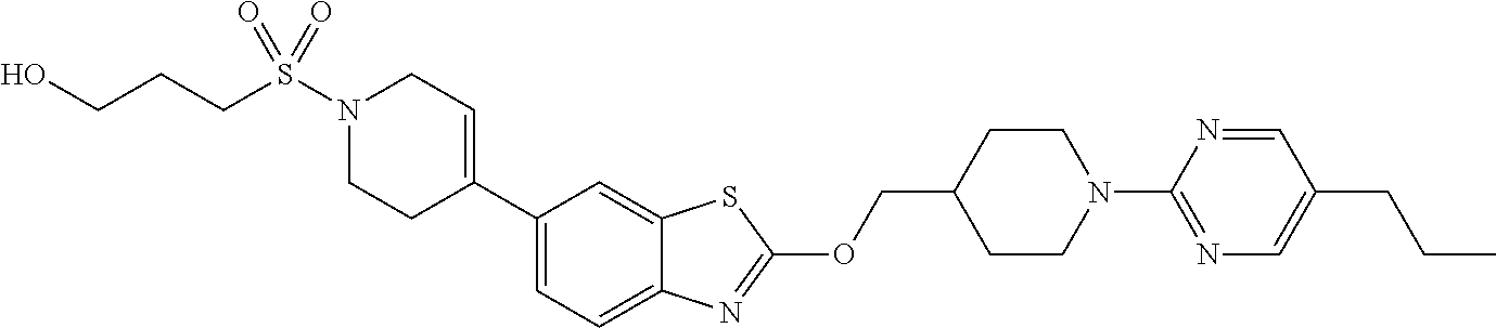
N1(S(CCCO)(=O)=O)CCC(C2=CC=C3C(=C2)SC(OCC2CCN(C4=NC=C(CCC)C=N4)CC2)=N3)=CC1
